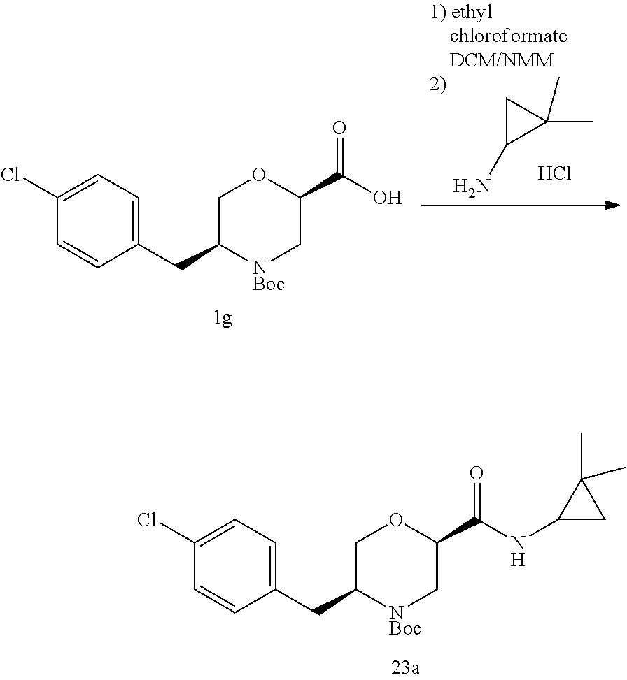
C1=C(Cl)C=CC(CC2[NBoc]CC(C(O)=O)OC2)=C1.C1C(N)C1(C)C.Cl.C1=C(Cl)C=CC(CC2[NBoc]CC(C(NC3CC3(C)C)=O)OC2)=C1
